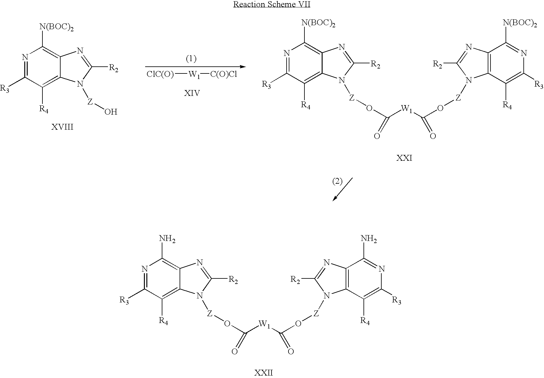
N1=C([R3])C([R4])=C2C(=C1N)N=C([R2])N2[Z]OC(=O)[W1]C(=O)O[Z]N1C2=C(C(N)=NC([R3])=C2[R4])N=C1[R2].N1=C([R3])C([R4])=C2C(=C1[N(BOC)2])N=C([R2])N2[Z]O.[ClC(O)][W1][C(O)Cl].N1=C([R3])C([R4])=C2C(=C1[N(BOC)2])N=C([R2])N2[Z]OC(=O)[W1]C(=O)O[Z]N1C2=C(C([N(BOC)2])=NC([R3])=C2[R4])N=C1[R2]
